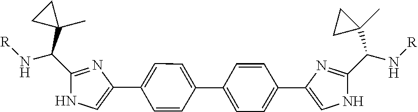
C1=C(C2=CNC(C(C3(C)CC3)N[R])=N2)C=CC(C2=CC=C(C3=CNC(C(N[R])C4(C)CC4)=N3)C=C2)=C1
